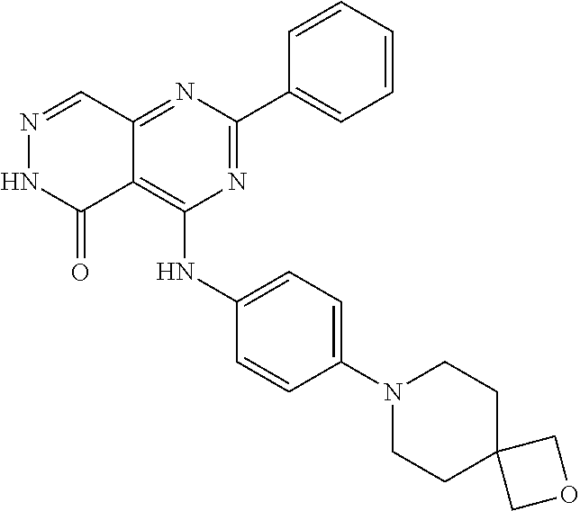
N1=CC2=NC(C3=CC=CC=C3)=NC(NC3=CC=C(N4CCC5(CC4)COC5)C=C3)=C2C(=O)N1
